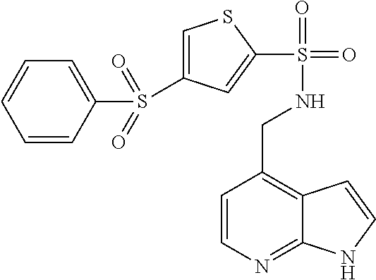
C1=CN=C2C(=C1CNS(=O)(=O)C1=CC(S(C3=CC=CC=C3)(=O)=O)=CS1)C=CN2
